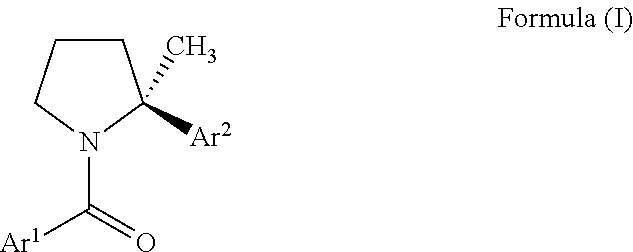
C1CCN(C(=O)[Ar1])C1([Ar2])C
